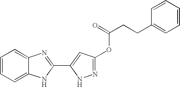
C1=CC=C2C(=C1)N=C(C1=CC(OC(CCC3=CC=CC=C3)=O)=NN1)N2
